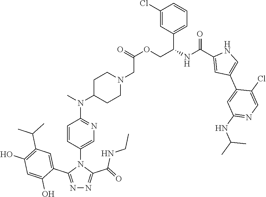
C1(Cl)=CC(C(COC(CN2CCC(N(C3=NC=C(N4C(C5=CC(C(C)C)=C(O)C=C5O)=NN=C4C(=O)NCC)C=C3)C)CC2)=O)NC(=O)C2=CC(C3=CC(NC(C)C)=NC=C3Cl)=CN2)=CC=C1
